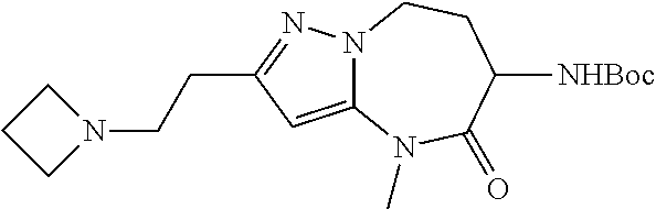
N12C(=CC(CCN3CCC3)=N1)N(C)C(=O)C([NHBoc])CC2
